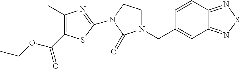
C1(C)=C(C(OCC)=O)SC(N2CCN(CC3=CC4=NSN=C4C=C3)C2=O)=N1
